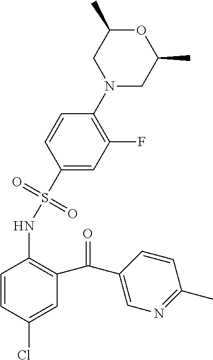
C1(S(NC2=C(C(C3=CN=C(C)C=C3)=O)C=C(Cl)C=C2)(=O)=O)=CC(F)=C(N2CC(C)OC(C)C2)C=C1
